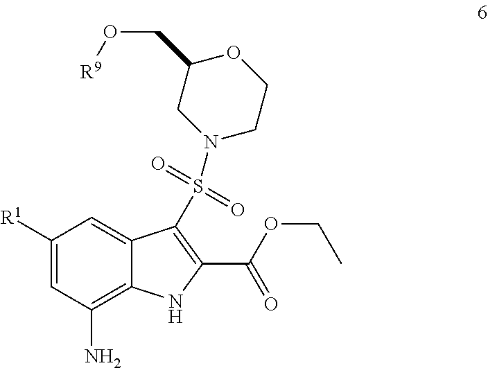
C1([R1])=CC(N)=C2C(=C1)C(S(N1CC(CO[R9])OCC1)(=O)=O)=C(C(OCC)=O)N2
